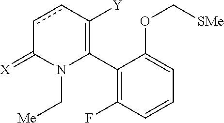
C1(C2=C([Y])ccC(=[X])N2C[Me])=C(F)C=CC=C1OC[SMe]
